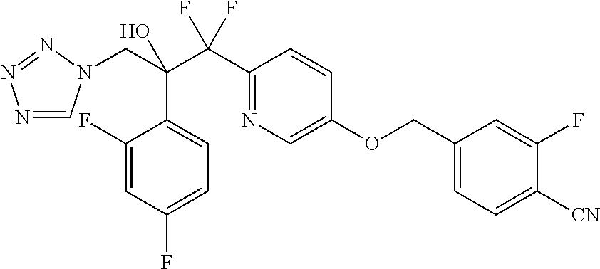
N1=CN(CC(C(C2=NC=C(OCC3=CC=C([CN])C(F)=C3)C=C2)(F)F)(O)C2=CC=C(F)C=C2F)N=N1
